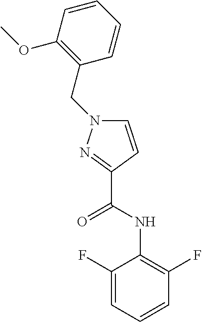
C1(OC)=C(CN2C=CC(C(NC3=C(F)C=CC=C3F)=O)=N2)C=CC=C1
